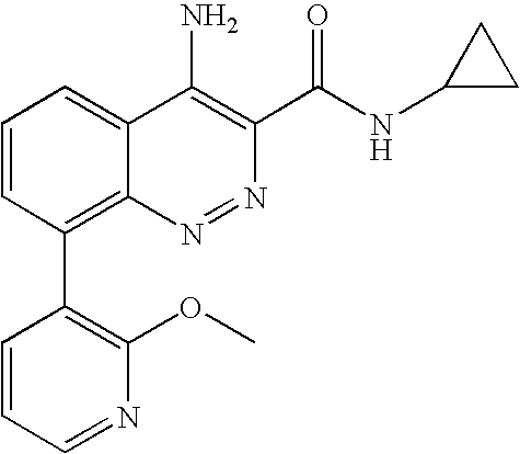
C1=CC(C2=C(OC)N=CC=C2)=C2C(=C1)C(N)=C(C(=O)NC1CC1)N=N2
